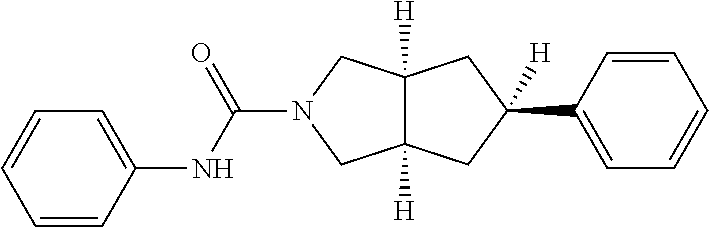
C1=CC(NC(=O)N2CC3([H])C([H])(C2)CC([H])(C2=CC=CC=C2)C3)=CC=C1
